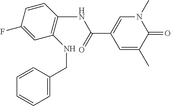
N(C(C1=CN(C)C(=O)C(C)=C1)=O)C1=C(NCC2=CC=CC=C2)C=C(F)C=C1
